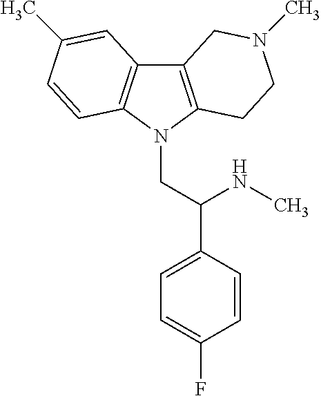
C12=C(N(CC(C3=CC=C(F)C=C3)NC)C3=C1C=C(C)C=C3)CCN(C)C2
